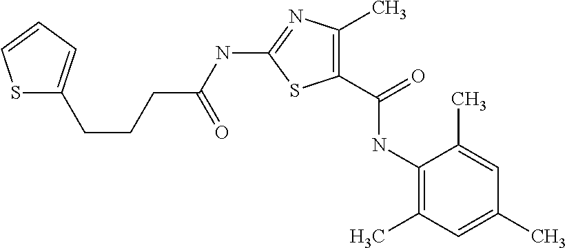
N(C1=NC(C)=C(C(=O)NC2=C(C)C=C(C)C=C2C)S1)C(CCCC1=CC=CS1)=O
